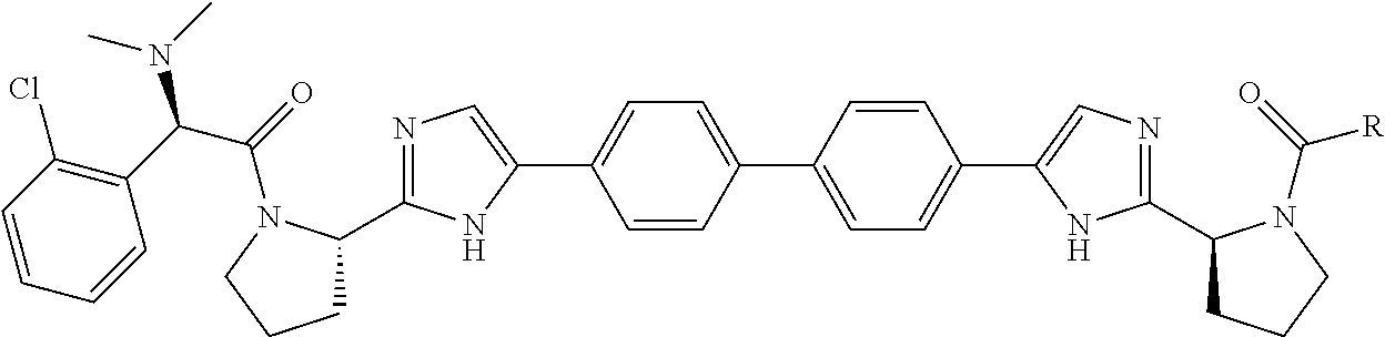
C1C(C2=NC=C(C3=CC=C(C4=CC=C(C5=CN=C(C6CCCN6C(=O)[R])N5)C=C4)C=C3)N2)N(C(=O)C(C2=C(Cl)C=CC=C2)N(C)C)CC1
